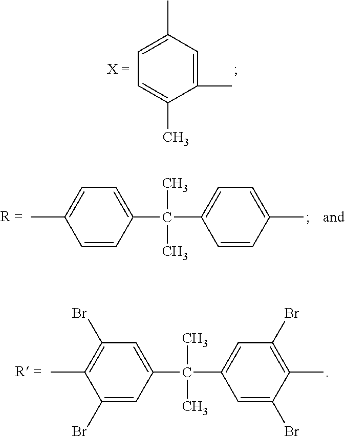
C1(Br)=CC(C(C2=CC(Br)=C(C)C(Br)=C2)(C)C)=CC(Br)=C1C.C1=CC(C(C2=CC=C(C)C=C2)(C)C)=CC=C1C.C1=C(C)C=C(C)C(C)=C1
